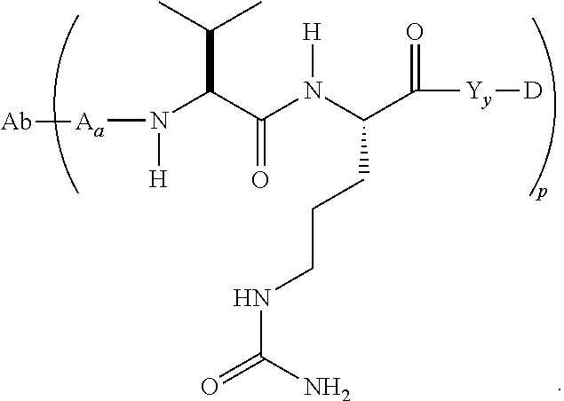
N(C(C(N(C(C([Yy][D])=O)CCCNC(=O)N)[H])=O)C(C)C)([H])[Aa][Ab]
